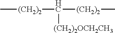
C([(CH2)2]C)([(CH2)2OCH2CH3])[(CH2)2]C
